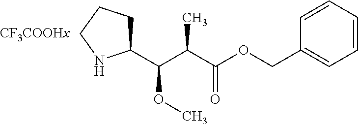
C1(C(C(C(OCC2=CC=CC=C2)=O)C)OC)CCCN1
